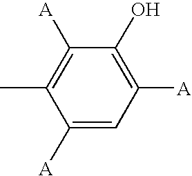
C1([A])=CC([A])=C(O)C([A])=C1C
